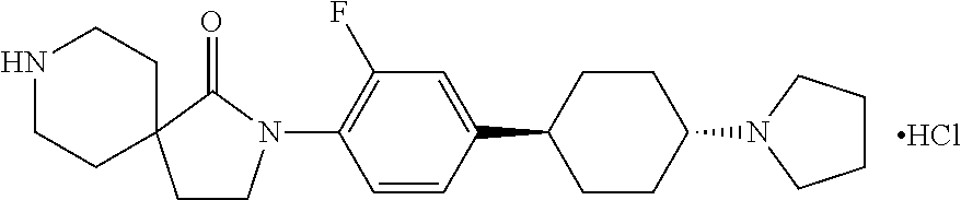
C1(N2CCC3(C2=O)CCNCC3)=C(F)C=C(C2CCC(N3CCCC3)CC2)C=C1.Cl
